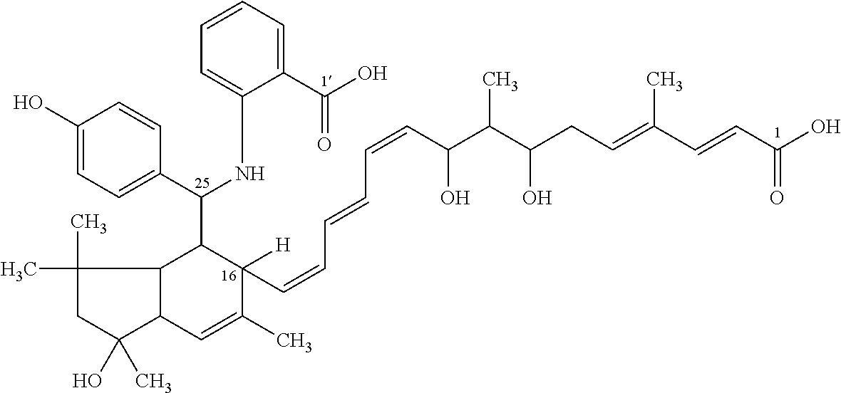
C1(C)(C)CC(O)(C)C2C1C(C(NC1=CC=CC=C1C(O)=O)C1=CC=C(O)C=C1)C(C=CC=CC=CC(O)C(C(CC=C(C=CC(O)=O)C)O)C)([H])C(C)=C2
